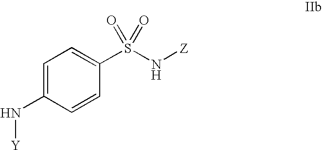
C1=C(N[Y])C=CC(S(=O)(N[Z])=O)=C1
